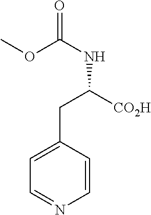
C1=CC(CC([CO2H])NC(=O)OC)=CC=N1
